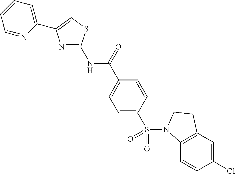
N(C(C1=CC=C(S(=O)(=O)N2C3=C(C=C(Cl)C=C3)CC2)C=C1)=O)C1=NC(C2=CC=CC=N2)=CS1
